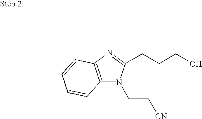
N1=C(CCCO)N(CC[CN])C2=C1C=CC=C2
